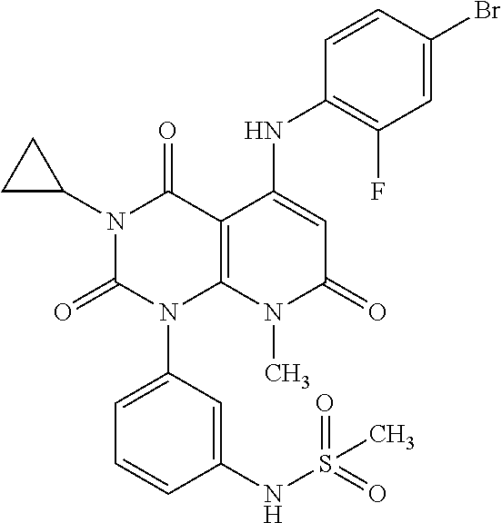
N1(C2CC2)C(=O)N(C2=CC=CC(NS(=O)(=O)C)=C2)C2=C(C1=O)C(NC1=C(F)C=C(Br)C=C1)=CC(=O)N2C
